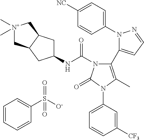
C1(N2N=CC=C2C2=C(C)N(C3=CC=CC([CF3])=C3)C(=O)N2C(NC2CC3C(C2)C[N+](C)(C)C3)=O)=CC=C([NC])C=C1.C1=CC=CC(S([O-])(=O)=O)=C1
